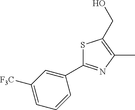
CC1=C(CO)SC(C2=CC([F3C])=CC=C2)=N1
